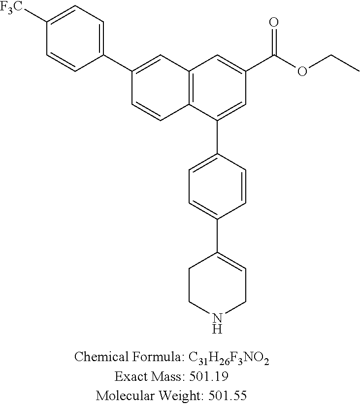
C12=C(C=C(C(OCC)=O)C=C1C1=CC=C(C3=CCNCC3)C=C1)C=C(C1=CC=C([F3C])C=C1)C=C2
